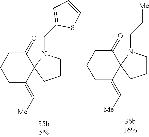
C1C(=C[Me])C2(C(=O)CC1)CCCN2CC[Me].C1C(=C[Me])C2(C(=O)CC1)CCCN2CC1=CC=CS1
